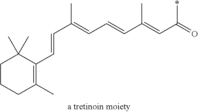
C1CCC(C)=C(C=CC(=CC=CC(=CC(=O)*)C)C)C1(C)C
